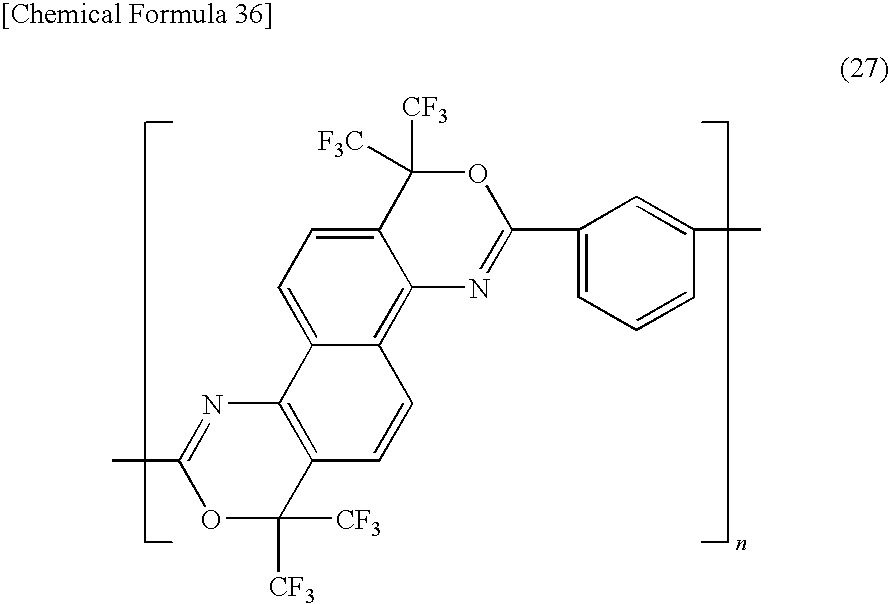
C1=C2C(=C3C(=C1)C([CF3])([F3C])OC(C1=CC=CC(C)=C1)=N3)C=CC1=C2N=C(C)OC1([CF3])[CF3]
